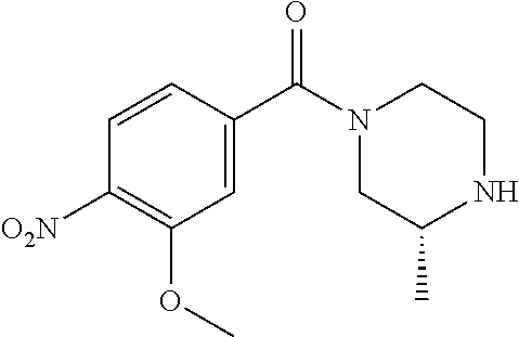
C1=CC([O2N])=C(OC)C=C1C(N1CC(C)NCC1)=O
